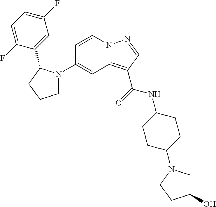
C1(N2CCCC2C2=CC(F)=CC=C2F)=CC2=C(C(=O)NC3CCC(N4CC(O)CC4)CC3)C=NN2C=C1
